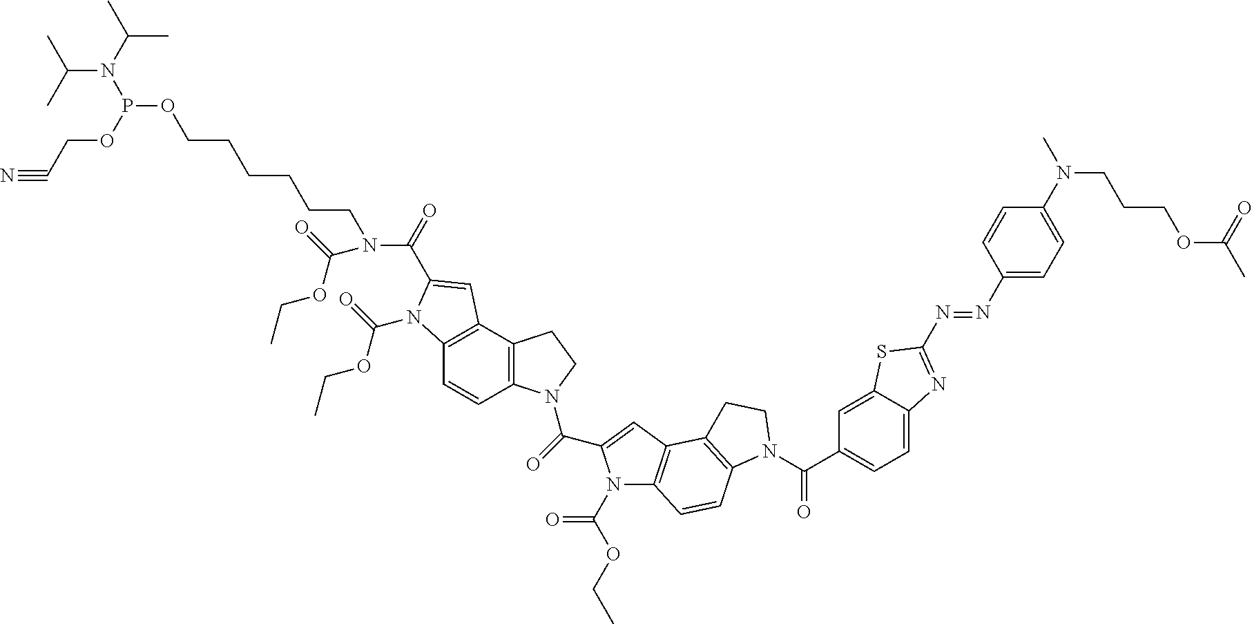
C(=O)(C1=CC2=C(N1C(OCC)=O)C=CC1=C2CCN1C(C1=CC=C2C(=C1)SC(N=NC1=CC=C(N(C)CCCOC(C)=O)C=C1)=N2)=O)N1C2=C(C3=C(C=C2)N(C(=O)OCC)C(C(=O)N(CCCCCCOP(OCC#N)N(C(C)C)C(C)C)C(=O)OCC)=C3)CC1
